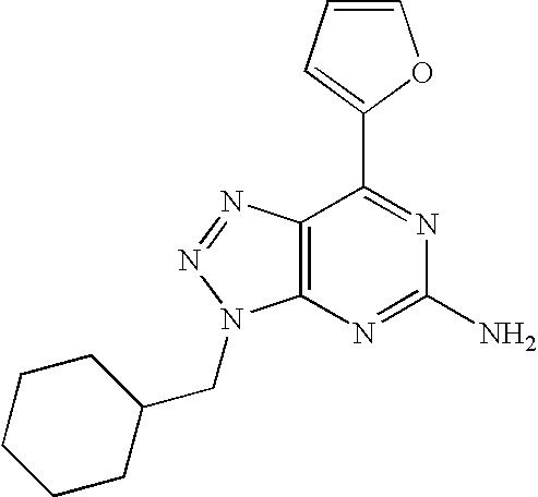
C1=CC=C(C2=NC(N)=NC3=C2N=NN3CC2CCCCC2)O1
